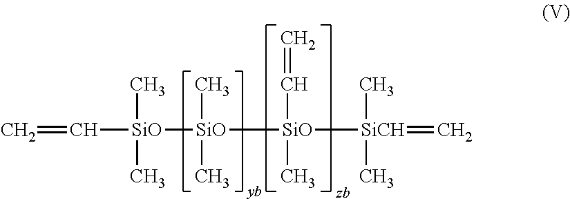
C=C[SiO]([SiO]([SiO]([SiCH](=C)(C)C)(C=C)C)(C)C)(C)C
